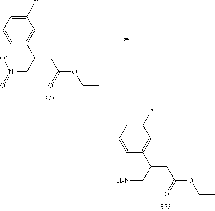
C1=C(C(CC(OCC)=O)CN)C=CC=C1Cl.C1=C(C(CC(OCC)=O)C[N+](=O)[O-])C=CC=C1Cl
